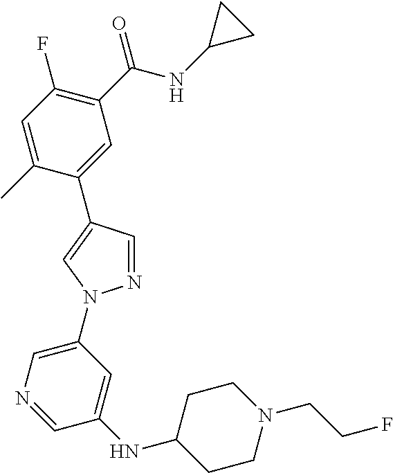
C1=C(C)C(C2=CN(C3=CN=CC(NC4CCN(CCF)CC4)=C3)N=C2)=CC(C(NC2CC2)=O)=C1F
